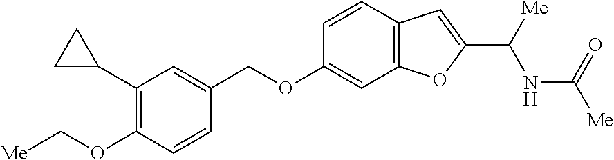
C1=CC2=C(C=C1OCC1=CC(C3CC3)=C(OC[Me])C=C1)OC(C([Me])NC([Me])=O)=C2
